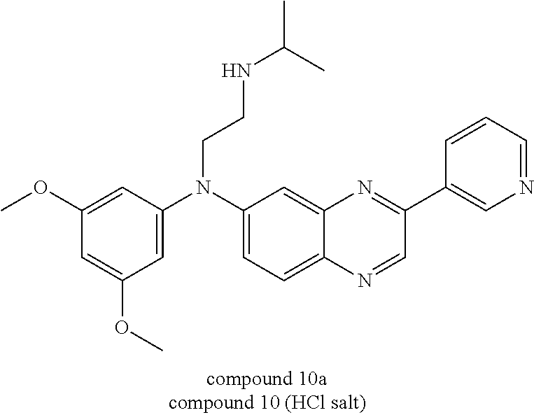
C1=C(N(C2=CC=C3C(=C2)N=C(C2=CN=CC=C2)C=N3)CCNC(C)C)C=C(OC)C=C1OC
